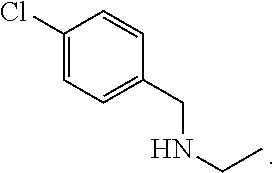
C1(Cl)=CC=C(CNCC)C=C1
